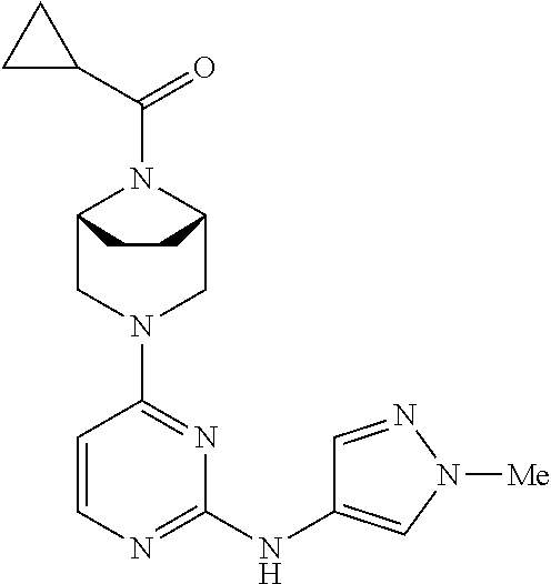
C12CN(C3=NC(NC4=CN([Me])N=C4)=NC=C3)CC(N1C(=O)C1CC1)CC2
